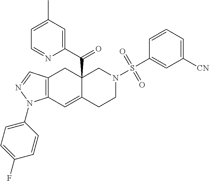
C12=C(C=NN1C1=CC=C(F)C=C1)CC1(C(=O)C3=CC(C)=CC=N3)C(=C2)CCN(S(C2=CC([CN])=CC=C2)(=O)=O)C1
